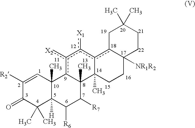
c1([X2])c2C(C)(C3(C)c(c1[X1])c1C([NR1R2])(CC3)CCC(C)(C)C1)C([R7])C([R6])C1([H])C2(C)C=C([R2])C(=O)C1(C)C
